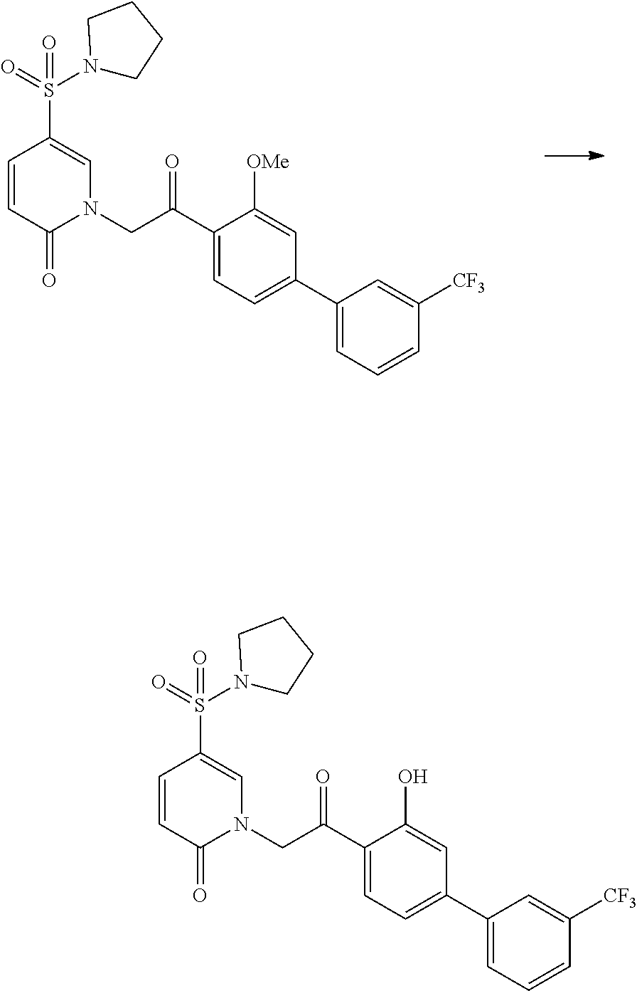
C1=CC(=O)N(CC(C2=CC=C(C3=CC=CC([CF3])=C3)C=C2O)=O)C=C1S(=O)(=O)N1CCCC1.C1=CC(=O)N(CC(C2=CC=C(C3=CC=CC([CF3])=C3)C=C2[OMe])=O)C=C1S(=O)(=O)N1CCCC1
